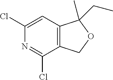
C12=C(C=C(Cl)N=C1Cl)C(C)(CC)OC2
